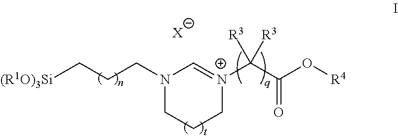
N1(CCC[(R1O)3Si])CCC[N+](C(C(O[R4])=O)([R3])[R3])=C1.[X]
